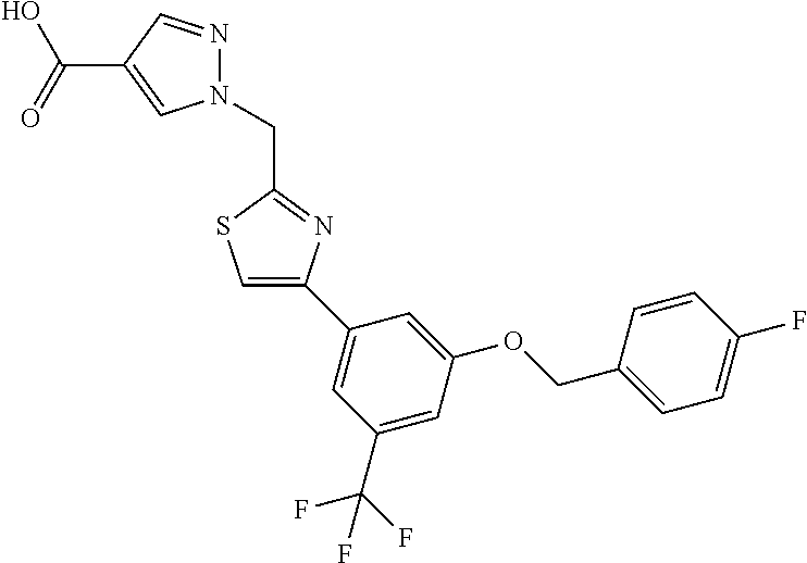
N1(CC2=NC(C3=CC(C(F)(F)F)=CC(OCC4=CC=C(F)C=C4)=C3)=CS2)N=CC(C(=O)O)=C1
